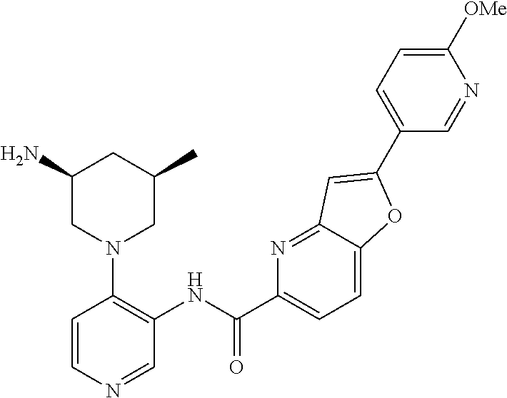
C1(N)CN(C2=C(NC(C3=CC=C4C(=N3)C=C(C3=CC=C([OMe])N=C3)O4)=O)C=NC=C2)CC(C)C1
